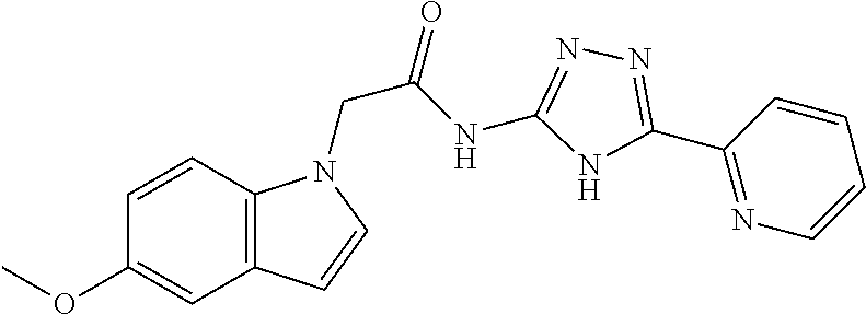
C12=C(C=C(OC)C=C1)C=CN2CC(=O)NC1=NN=C(C2=NC=CC=C2)N1
